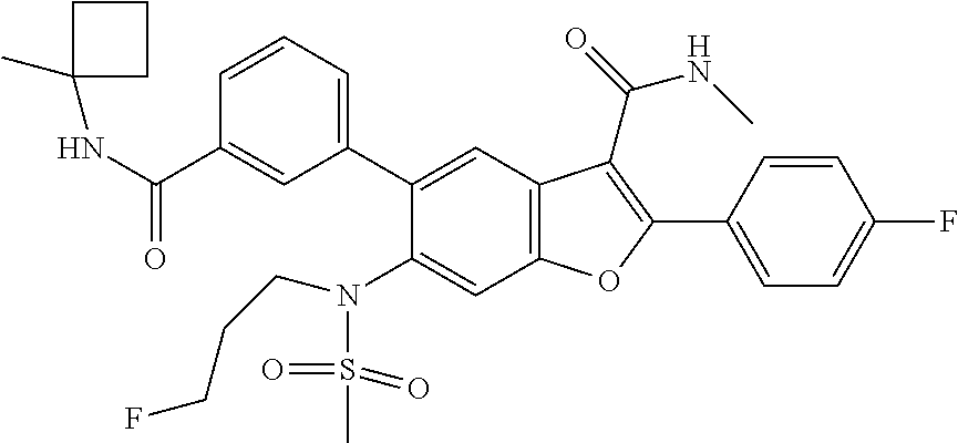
C1=CC=C(C2=CC3=C(C=C2N(S(C)(=O)=O)CCCF)OC(C2=CC=C(F)C=C2)=C3C(NC)=O)C=C1C(NC1(C)CCC1)=O
